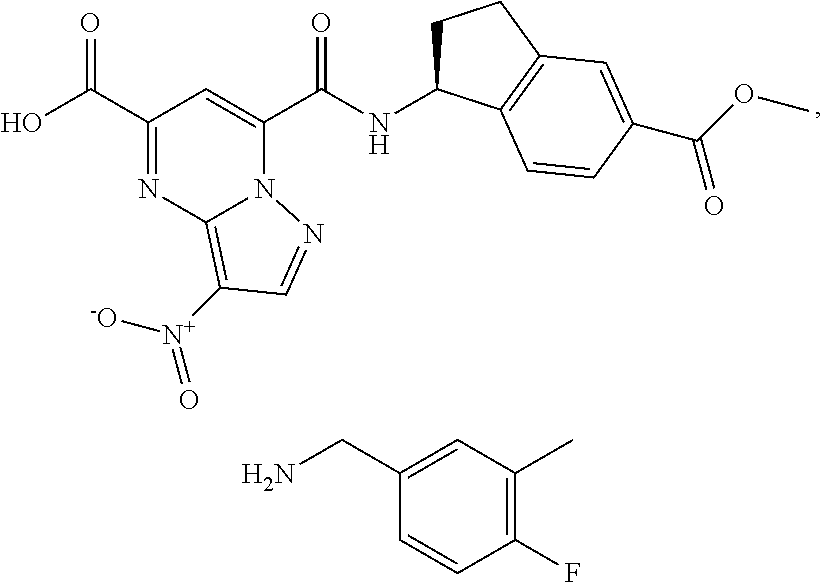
C1(C(O)=O)=NC2=C([N+]([-O])=O)C=NN2C(C(NC2CCC3=C2C=CC(C(OC)=O)=C3)=O)=C1.C1(CN)=CC(C)=C(F)C=C1
